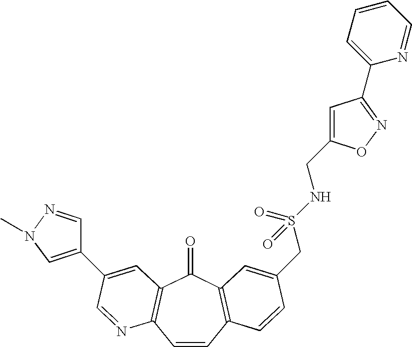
C1=CC2=C(C(=O)C3=C1N=CC(C1=CN(C)N=C1)=C3)C=C(CS(NCC1=CC(C3=CC=CC=N3)=NO1)(=O)=O)C=C2
